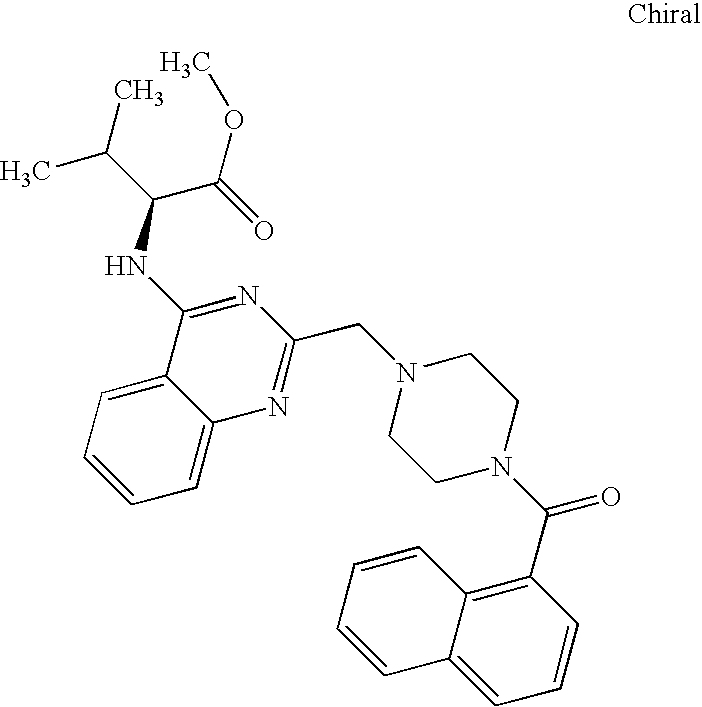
C1=CC=C2C(=C1)C(NC(C(OC)=O)C(C)C)=NC(CN1CCN(C(=O)C3=C4C(=CC=C3)C=CC=C4)CC1)=N2
